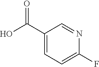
C1(C(O)=O)=CC=C(F)N=C1
